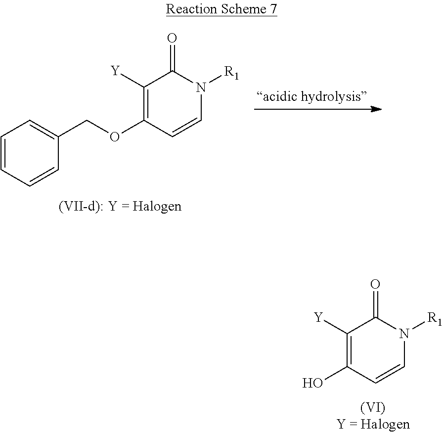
C1([Y])=C(O)C=CN([R1])C1=O.C1([Y])=C(OCC2=CC=CC=C2)C=CN([R1])C1=O
